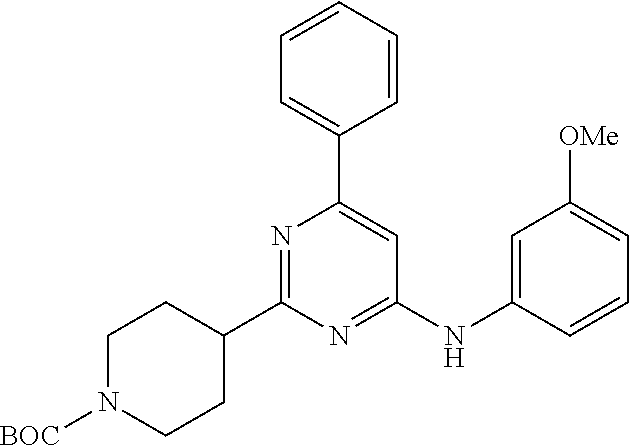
C1=C(C2=CC(NC3=CC([OMe])=CC=C3)=NC(C3CCN([BOC])CC3)=N2)C=CC=C1
